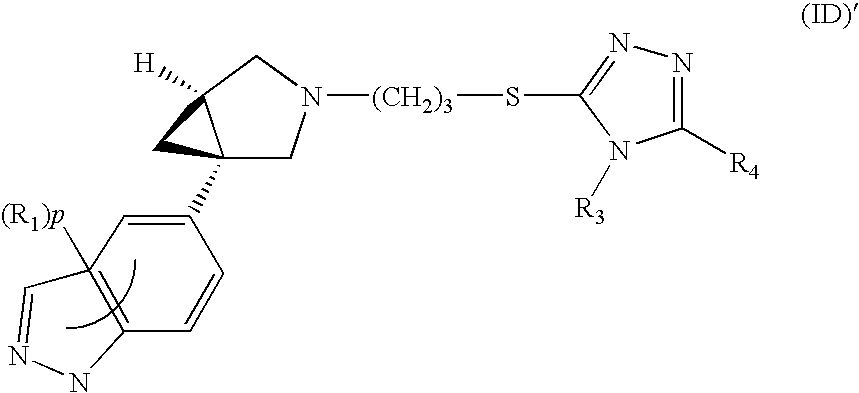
C1(S[(CH2)3]N2CC3(C4=CC5([(R1)p])=C(C=C4)NN=C5)C([H])(C2)C3)=NN=C([R4])N1[R3]
